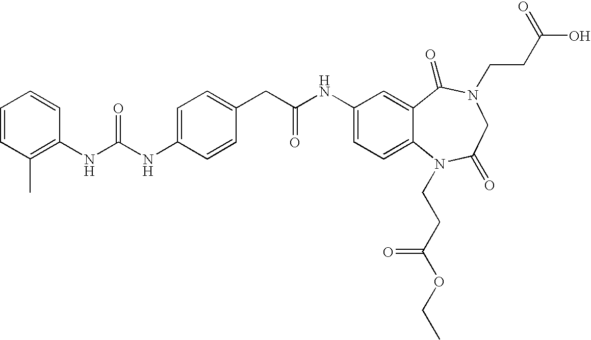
C1=CC(C)=C(NC(NC2=CC=C(CC(NC3=CC=C4C(=C3)C(=O)N(CCC(O)=O)CC(=O)N4CCC(OCC)=O)=O)C=C2)=O)C=C1
